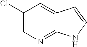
C12=NC=C(Cl)C=C1C=CN2
